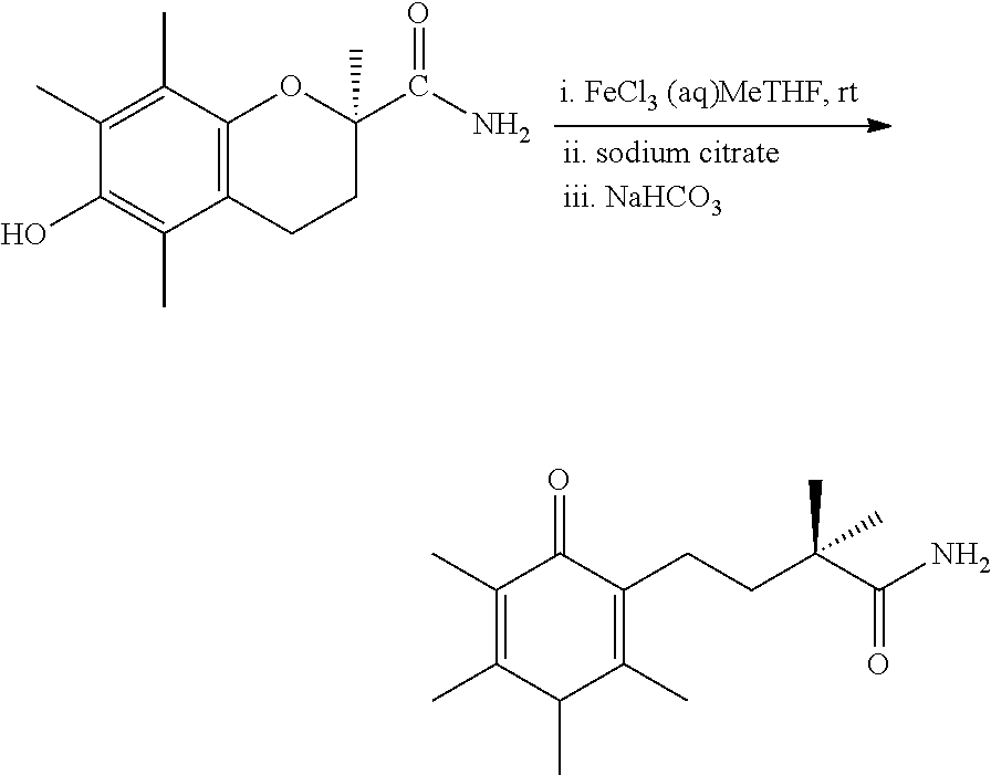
C1(C)=C(CCC(C(N)=O)(C)C)C(=O)C(C)=C(C)C1C.C12=C(C(C)=C(C)C(O)=C1C)OC(C)(C(N)=O)CC2
